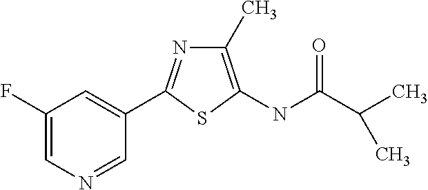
C1(F)=CN=CC(C2=NC(C)=C(NC(=O)C(C)C)S2)=C1
